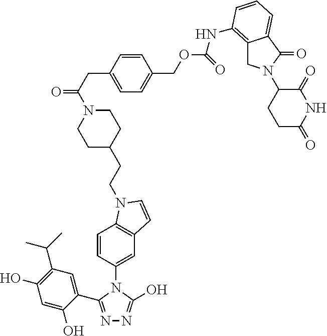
N1=C(C2=CC(C(C)C)=C(O)C=C2O)N(C2=CC3=C(C=C2)N(CCC2CCN(C(CC4=CC=C(COC(=O)NC5=C6CN(C7CCC(=O)NC7=O)C(=O)C6=CC=C5)C=C4)=O)CC2)C=C3)C(O)=N1
